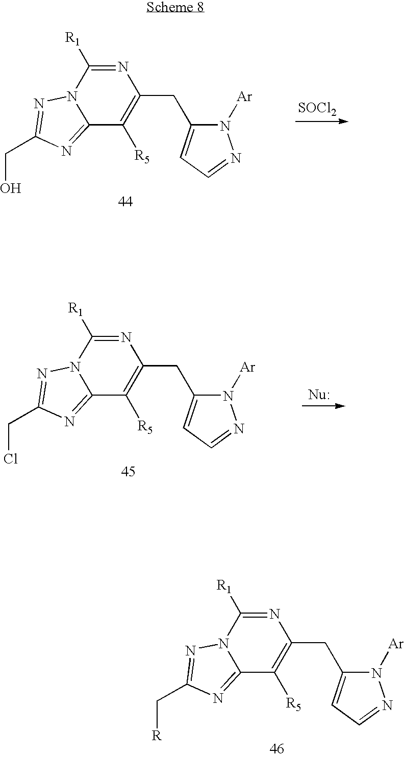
N1=C([R1])N2C(=NC(C[R])=N2)C([R5])=C1CC1=CC=NN1[Ar].N1=C([R1])N2C(=NC(CO)=N2)C([R5])=C1CC1=CC=NN1[Ar].[SOCl2].N1=C([R1])N2C(=NC(CCl)=N2)C([R5])=C1CC1=CC=NN1[Ar]
